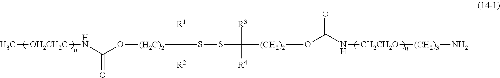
N(C(O[(H2C)2]C(SSC([(CH2)2]OC(N[CH2CH2O][(CH2)3]N)=O)([R3])[R4])([R1])[R2])=O)[OH2CH2C]C
